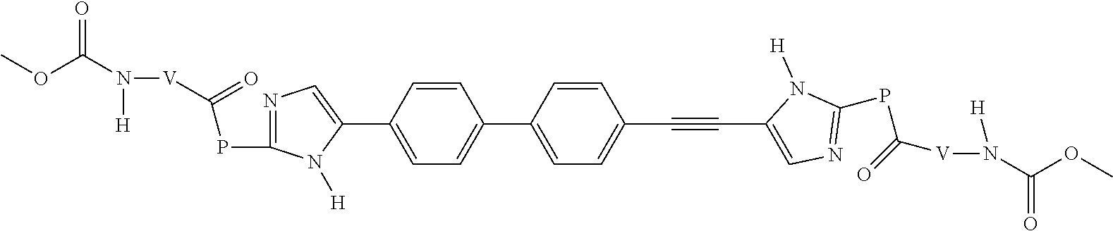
C1=CC(C2=CN=C(PC([V]N(C(OC)=O)[H])=O)N2[H])=CC=C1C1=CC=C(C#CC2=CN=C(PC([V]N([H])C(OC)=O)=O)N2[H])C=C1
